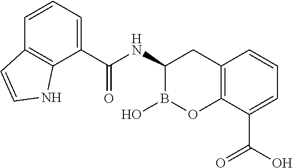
C1(C(NC2B(O)OC3=C(C2)C=CC=C3C(O)=O)=O)=CC=CC2=C1NC=C2
